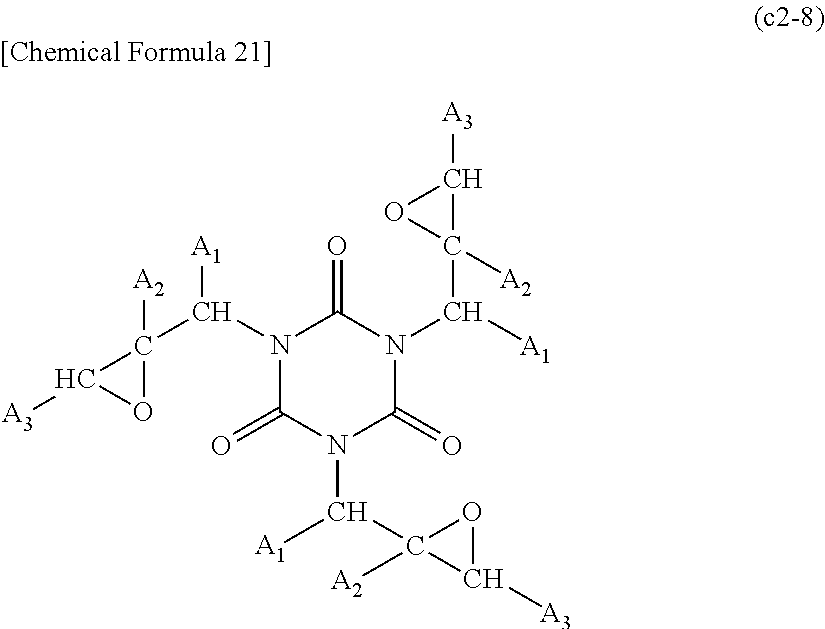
N1(C(C2([A2])OC2[A3])[A1])C(=O)N(C([A1])C2([A2])OC2[A3])C(=O)N(C(C2([A2])OC2[A3])[A1])C1=O
